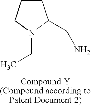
C1CCN(CC)C1CN
